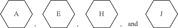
C1CCCCC1.[A].C1CCCCC1.[E].C1CCCCC1.[H].C1CCCCC1.[J]
